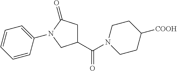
C1(C(N2CCC([COOH])CC2)=O)CC(=O)N(C2=CC=CC=C2)C1
